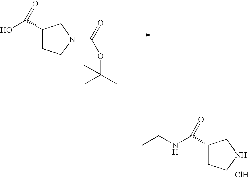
C1(C(O)=O)CCN(C(=O)OC(C)(C)C)C1.C1(C(NCC)=O)CCNC1.Cl
